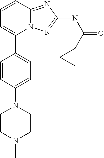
C1=CC2=NC(NC(=O)C3CC3)=NN2C(C2=CC=C(N3CCN(C)CC3)C=C2)=C1
